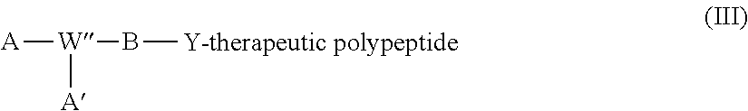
[A][W](B[Y-therapeutic polypeptide])[A]
